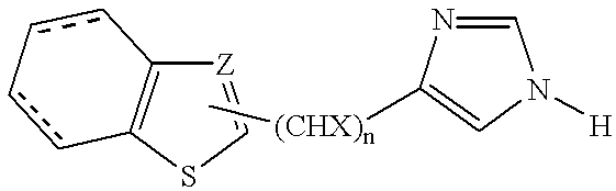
[Z]1=CSC2=C1cc-cc2.C[(CHX)n]C1=CN([H])C=N1
